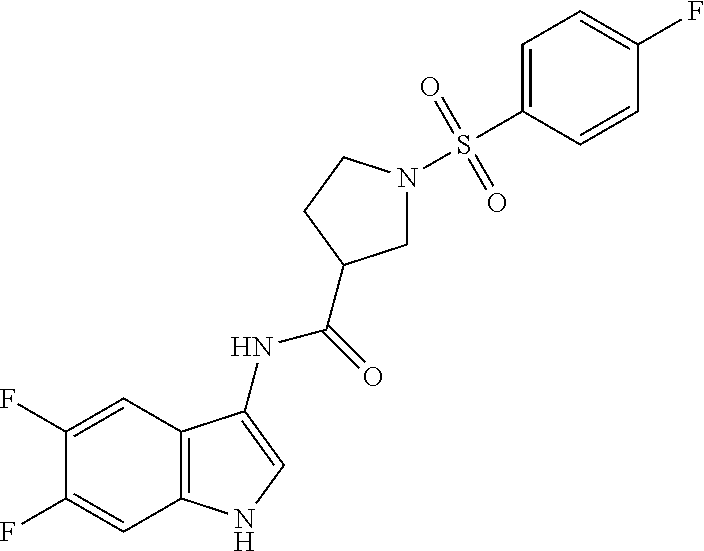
C1(F)=CC2=C(C=C1F)NC=C2NC(=O)C1CN(S(C2=CC=C(F)C=C2)(=O)=O)CC1
